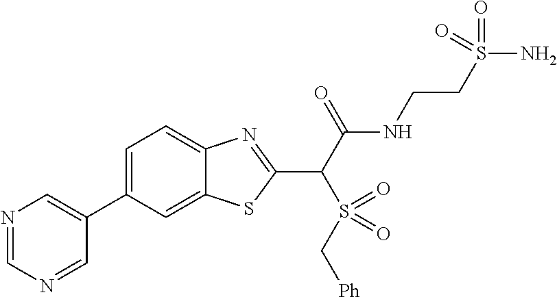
C1(C2=CN=CN=C2)=CC=C2C(=C1)SC(C(C(NCCS(N)(=O)=O)=O)S(=O)(C[Ph])=O)=N2
